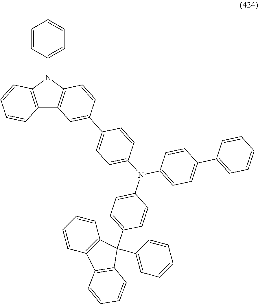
C1=CC(N2C3=C(C4=C2C=CC(C2=CC=C(N(C5=CC=C(C6=CC=CC=C6)C=C5)C5=CC=C(C6(C7=CC=CC=C7)C7=C(C=CC=C7)C7=C6C=CC=C7)C=C5)C=C2)=C4)C=CC=C3)=CC=C1
